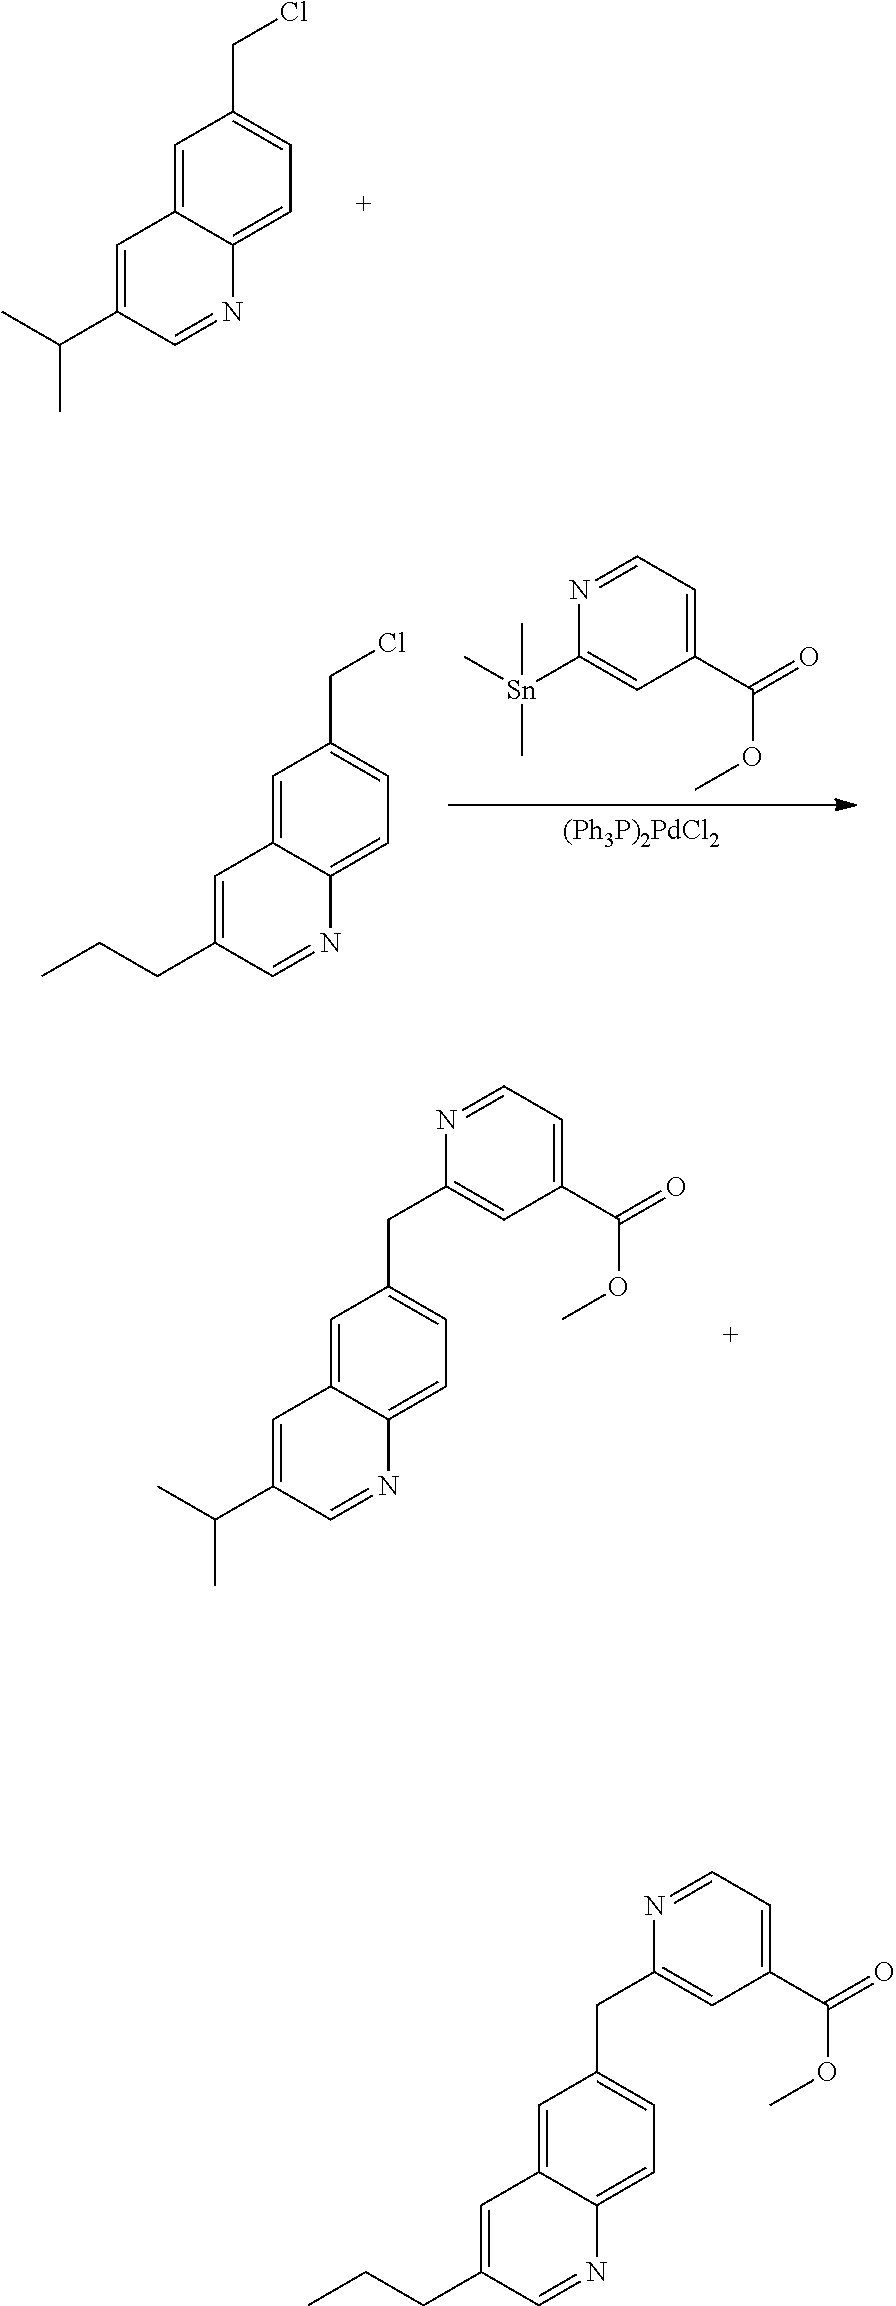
C(C1=CC=C2C(=C1)C=C(C(C)C)C=N2)C1=CC(C(=O)OC)=CC=N1.C(Cl)C1=CC=C2C(=C1)C=C(C(C)C)C=N2.[(Ph3P)2PdCl2].C1([Sn](C)(C)C)=CC(C(=O)OC)=CC=N1.C(Cl)C1=CC=C2C(=C1)C=C(CCC)C=N2.C(C1=CC=C2C(=C1)C=C(CCC)C=N2)C1=CC(C(=O)OC)=CC=N1
